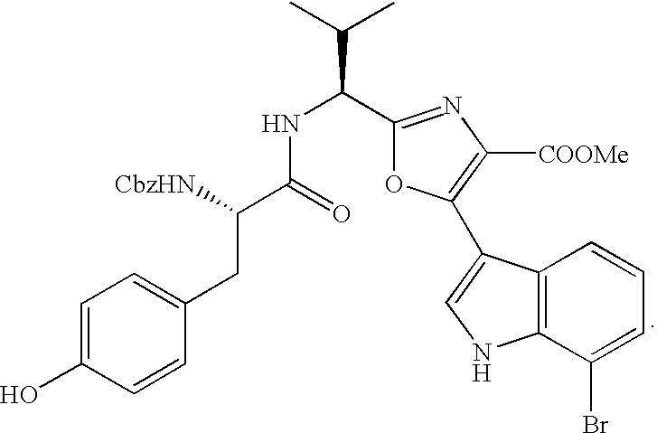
C1(CC(C(=O)NC(C(C)C)C2=NC([COOMe])=C(C3=CNC4=C3C=CC=C4Br)O2)[CbzHN])=CC=C(O)C=C1
